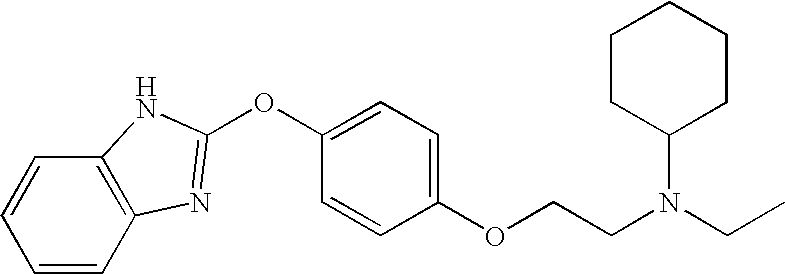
C1=CC2=C(C=C1)NC(OC1=CC=C(OCCN(CC)C3CCCCC3)C=C1)=N2
